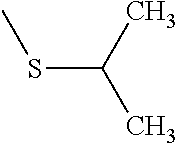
S(C(C)C)C
